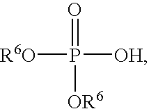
[R6O]P([OH])([OR6])=O
